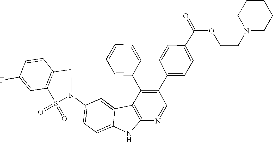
N(C1=CC=C2C(=C1)C1=C(N2)N=CC(C2=CC=C(C(OCCN3CCCCC3)=O)C=C2)=C1C1=CC=CC=C1)(S(C1=C(C)C=CC(F)=C1)(=O)=O)C
